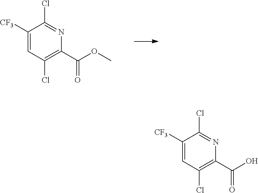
C1([CF3])=CC(Cl)=C(C(O)=O)N=C1Cl.C1([CF3])=CC(Cl)=C(C(OC)=O)N=C1Cl
